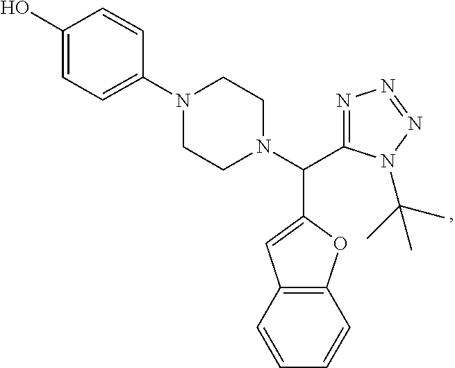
C1(N2CCN(C(C3=NN=NN3C(C)(C)C)C3=CC4=C(O3)C=CC=C4)CC2)=CC=C(O)C=C1
